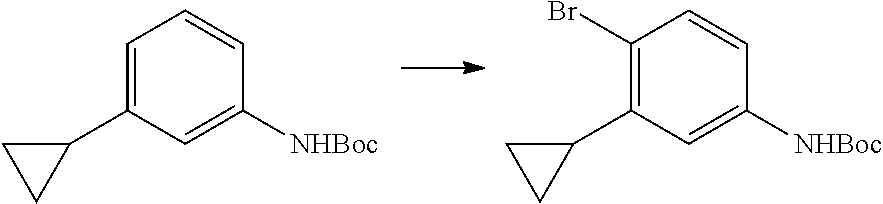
C1=C(C2CC2)C=C([NHBoc])C=C1.C1(Br)=C(C2CC2)C=C([NHBoc])C=C1
